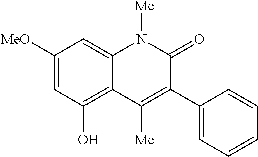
C1([MeO])=CC(O)=C2C(=C1)N([Me])C(=O)C(C1=CC=CC=C1)=C2[Me]
